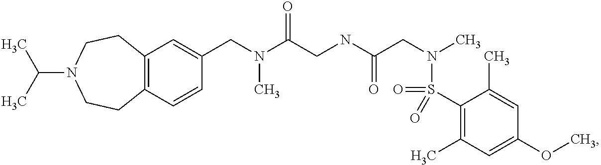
C1(CN(C(CNC(CN(C)S(C2=C(C)C=C(OC)C=C2C)(=O)=O)=O)=O)C)=CC2=C(C=C1)CCN(C(C)C)CC2
